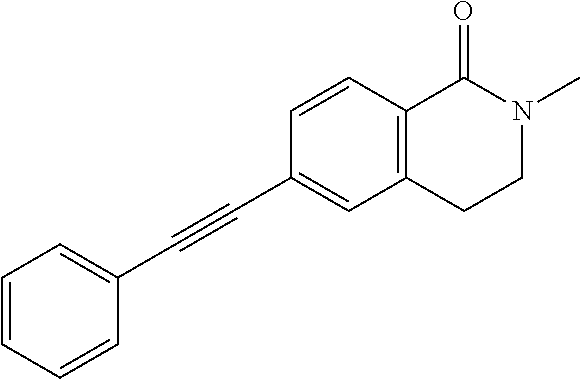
C1=CC=CC(C#CC2=CC3=C(C=C2)C(=O)N(C)CC3)=C1
